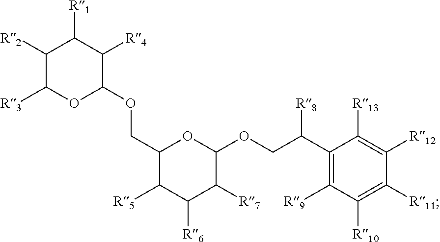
C1(COC2C([R4])C([R1])C([R2])C([R3])O2)C([R5])C([R6])C([R7])C(OCC(C2=C([R9])C([R10])=C([R11])C([R12])=C2[R13])[R8])O1
